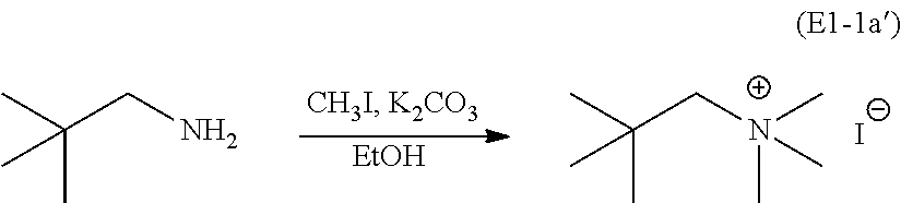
C(C)(C)(CN)C.C(C)(C)(C[N+](C)(C)C)C.[I-].[EtOH]
